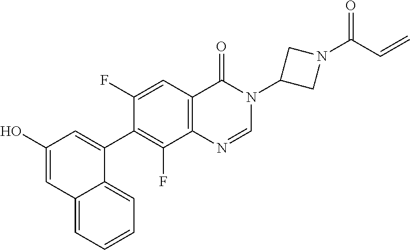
C1(O)=CC2=CC=CC=C2C(C2=C(F)C3=C(C=C2F)C(=O)N(C2CN(C(C=C)=O)C2)C=N3)=C1
